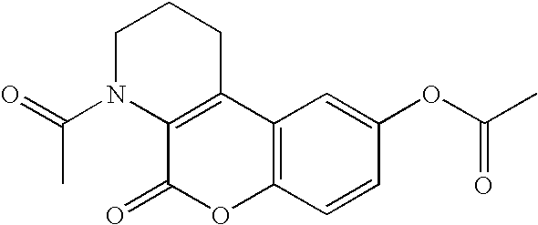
C12=C(C=CC(OC(C)=O)=C1)OC(=O)C1=C2CCCN1C(=O)C
